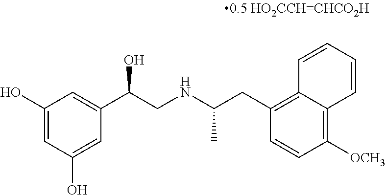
C1(O)=CC(O)=CC(C(CNC(CC2=C3C(=C([OCH3])C=C2)C=CC=C3)C)O)=C1
